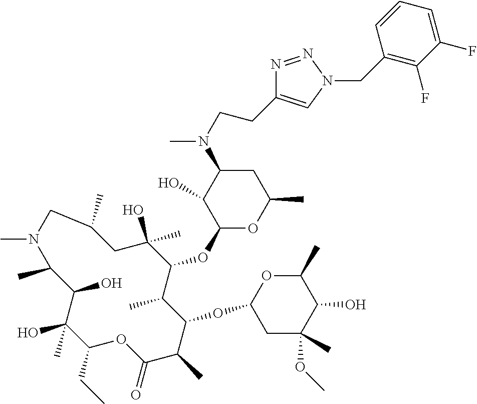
C1(CC)C(C)(O)C(O)C(C)N(C)CC(C)CC(O)(C)C(OC2OC(C)CC(N(C)CCC3=CN(CC4=C(F)C(F)=CC=C4)N=N3)C2O)C(C)C(OC2CC(C)(OC)C(O)C(C)O2)C(C)C(=O)O1
